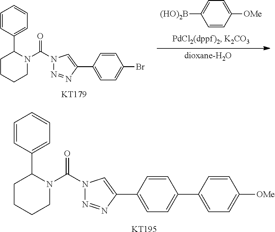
C1=CC([OMe])=CC=C1[(HO)2B].C1=CC(C2CCCCN2C(N2N=NC(C3=CC=C(Br)C=C3)=C2)=O)=CC=C1.[KT179].C1=CC(C2CCCCN2C(N2N=NC(C3=CC=C(C4=CC=C([OMe])C=C4)C=C3)=C2)=O)=CC=C1.[KT195]
